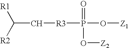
C(C[R3]P(O[Z1])(=O)O[Z2])([R2])[R1]
